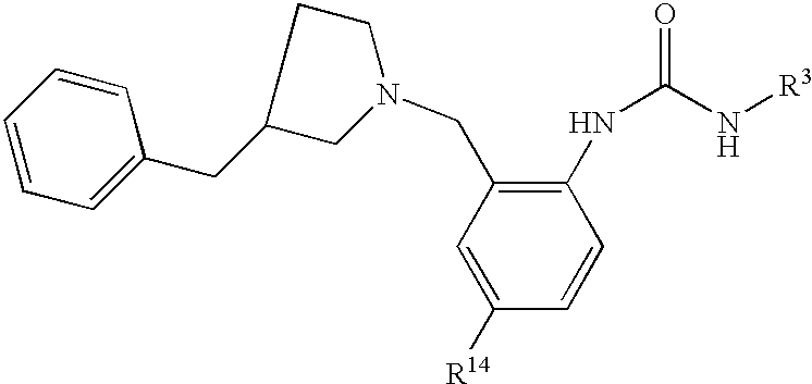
C1=C([R14])C=CC(NC(=O)N[R3])=C1CN1CCC(CC2=CC=CC=C2)C1
